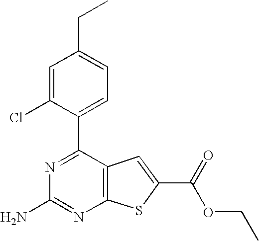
N1=C(C2=CC=C(CC)C=C2Cl)C2=C(N=C1N)SC(C(OCC)=O)=C2
